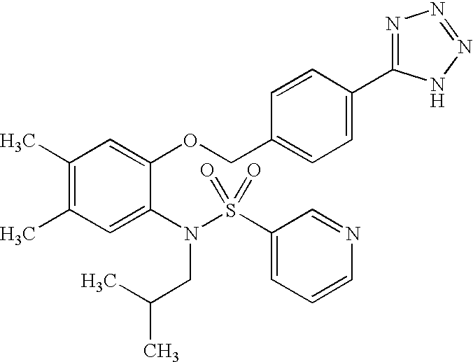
C1(C)=C(C)C=C(N(S(C2=CC=CN=C2)(=O)=O)CC(C)C)C(OCC2=CC=C(C3=NN=NN3)C=C2)=C1
